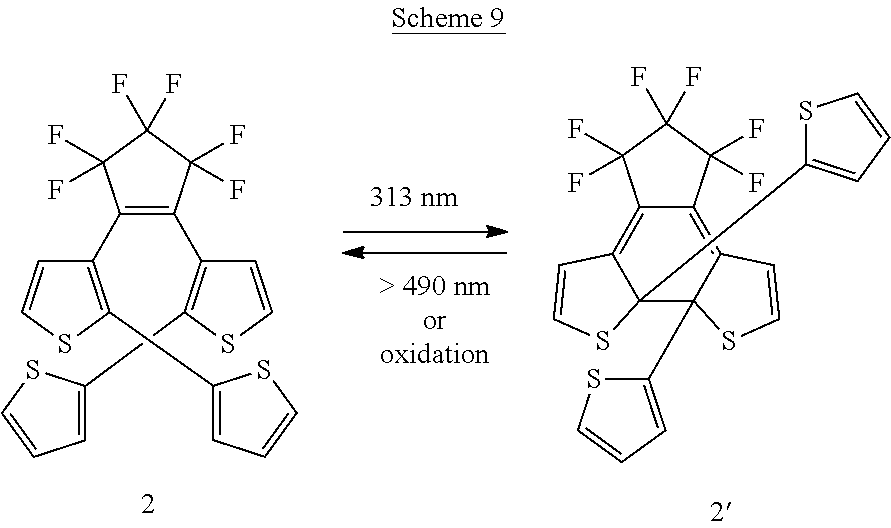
C12=C3C(C4=CC=CS4)(C4(C5=CC=CS5)C(=C1C(F)(F)C(F)(F)C2(F)F)C=CS4)SC=C3.C1(C2=C(C3=C(C4=CC=CS4)SC=C3)C(F)(F)C(F)(F)C2(F)F)=C(C2=CC=CS2)SC=C1
